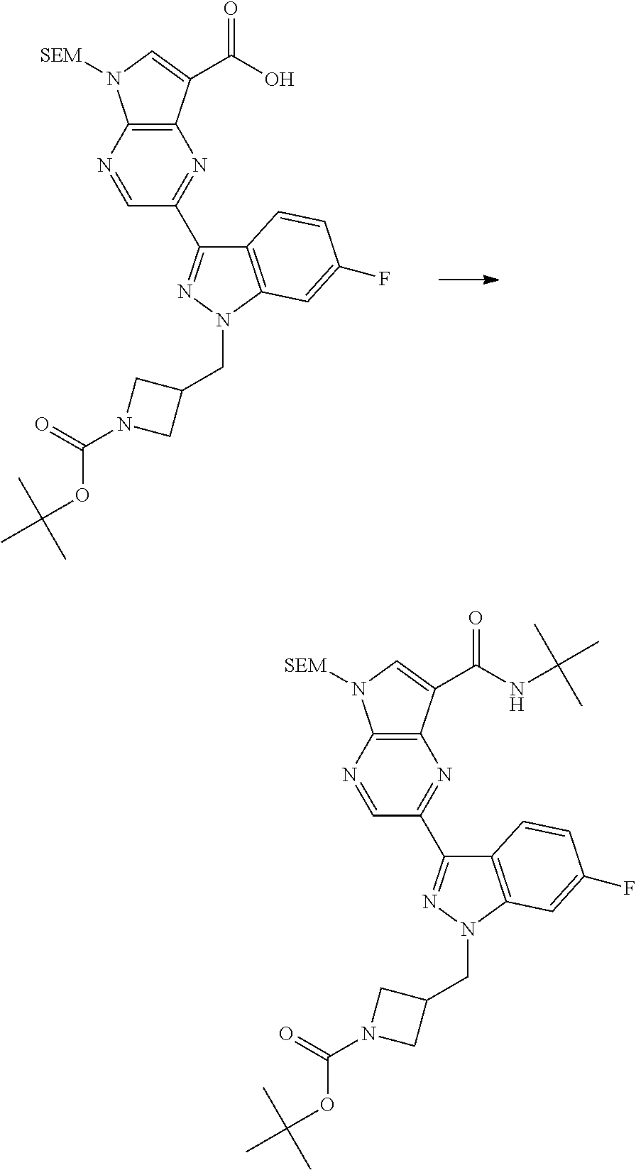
C12=C(N=CC(C3=NN(CC4CN(C(OC(C)(C)C)=O)C4)C4=C3C=CC(F)=C4)=N1)N([SEM])C=C2C(NC(C)(C)C)=O.C12=C(N=CC(C3=NN(CC4CN(C(OC(C)(C)C)=O)C4)C4=C3C=CC(F)=C4)=N1)N([SEM])C=C2C(O)=O
